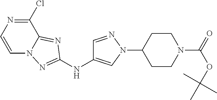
C1=CN=C(Cl)C2=NC(NC3=CN(C4CCN(C(=O)OC(C)(C)C)CC4)N=C3)=NN12
